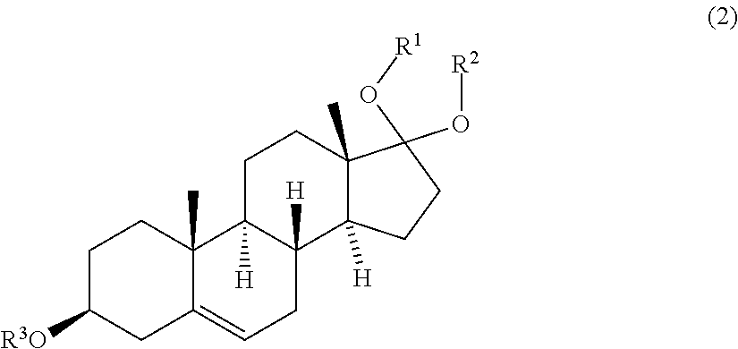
C1C([R3O])CC2=CCC3([H])C([H])(C2(C)C1)CCC1(C)C3([H])CCC1(O[R2])O[R1]
